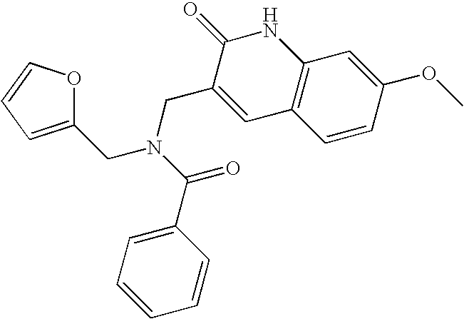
C1(CN(C(=O)C2=CC=CC=C2)CC2=CC3=C(NC2=O)C=C(OC)C=C3)=CC=CO1
